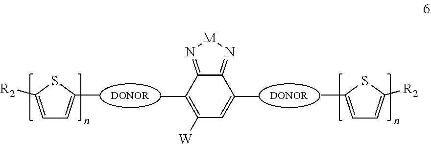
C12=N[M]N=C1C(C)=C([W])C=C2C.CC1=CC=C([R2])S1.CC1=CC=C([R2])S1
